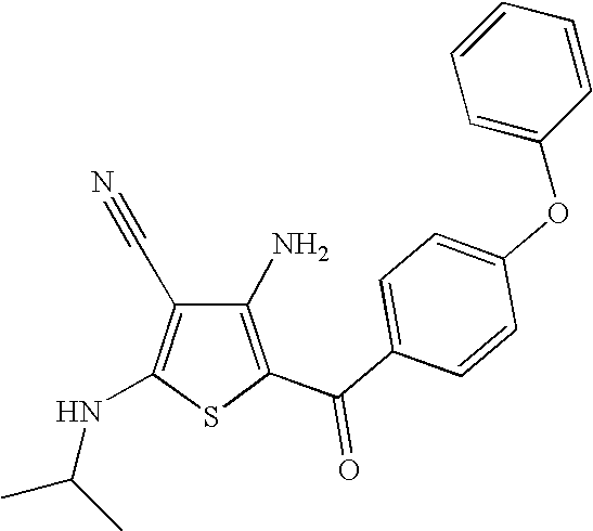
C1(N)=C(C(C2=CC=C(OC3=CC=CC=C3)C=C2)=O)SC(NC(C)C)=C1C#N
